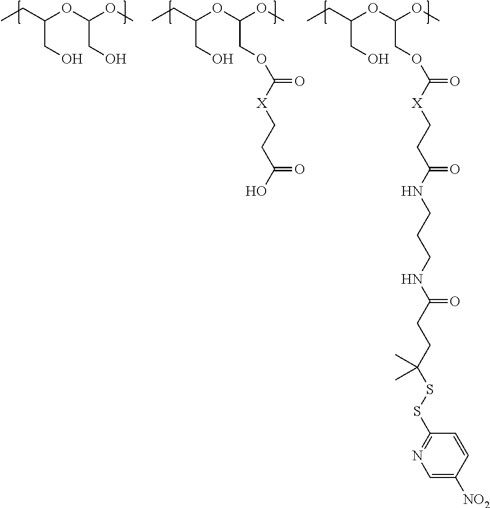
CCC(OC(OC)COC([X]CCC(O)=O)=O)CO.CCC(OC(OC)CO)CO.CCC(OC(OC)COC([X]CCC(NCCCNC(=O)CCC(SSC1=NC=C([NO2])C=C1)(C)C)=O)=O)CO
